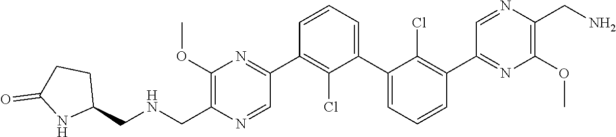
C1(C2=NC(OC)=C(C[HN]CC3CCC(=O)N3)N=C2)=C(Cl)C(C2=CC=CC(C3=NC(OC)=C(CN)N=C3)=C2Cl)=CC=C1
